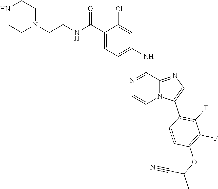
O=C(NCCN1CCNCC1)C1=CC=C(NC2=NC=CN3C2=NC=C3C2=C(F)C(F)=C(OC(C)C#N)C=C2)C=C1Cl
